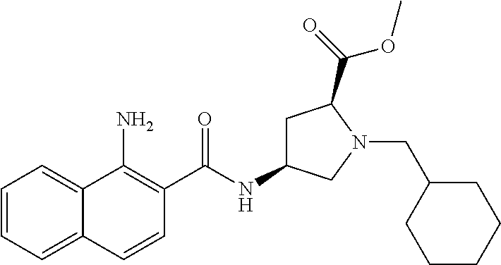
C1=CC=C2C(=C1)C(N)=C(C(NC1CC(C(=O)OC)N(CC3CCCCC3)C1)=O)C=C2
